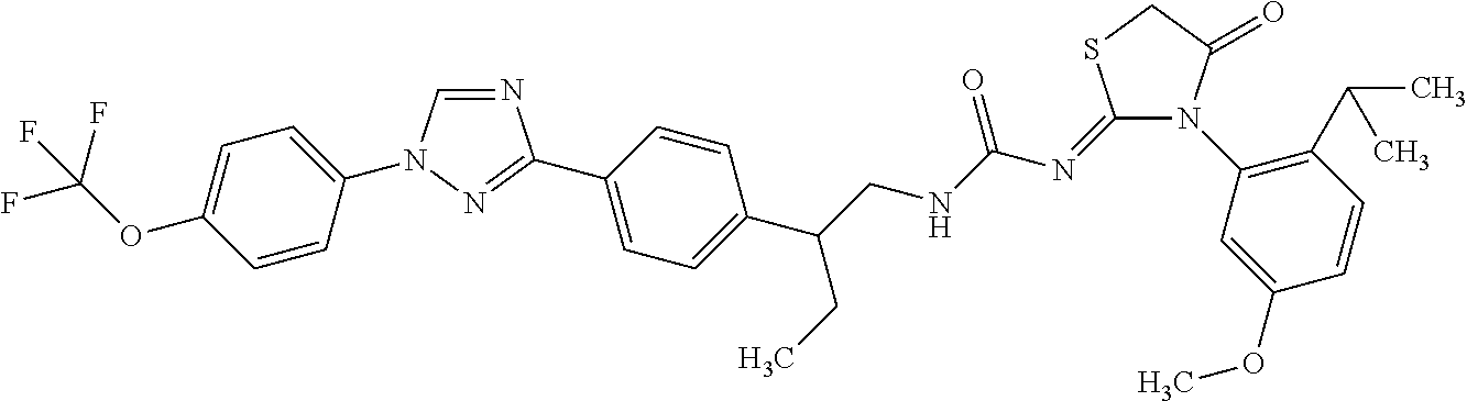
N1=CN(C2=CC=C(OC(F)(F)F)C=C2)N=C1C1=CC=C(C(CNC(N=C2SCC(=O)N2C2=C(C(C)C)C=CC(OC)=C2)=O)CC)C=C1
